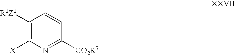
C1([R1Z1])=C([X])N=C([CO2R7])C=C1
